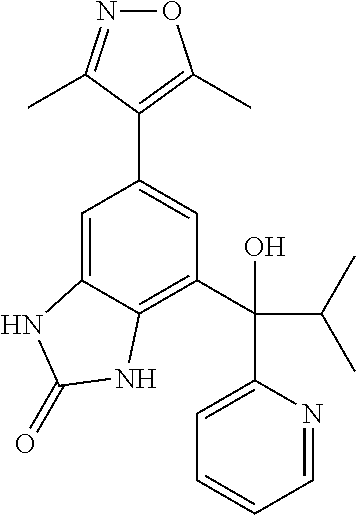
O1N=C(C)C(C2=CC(C(C(C)C)(O)C3=CC=CC=N3)=C3C(=C2)NC(=O)N3)=C1C
